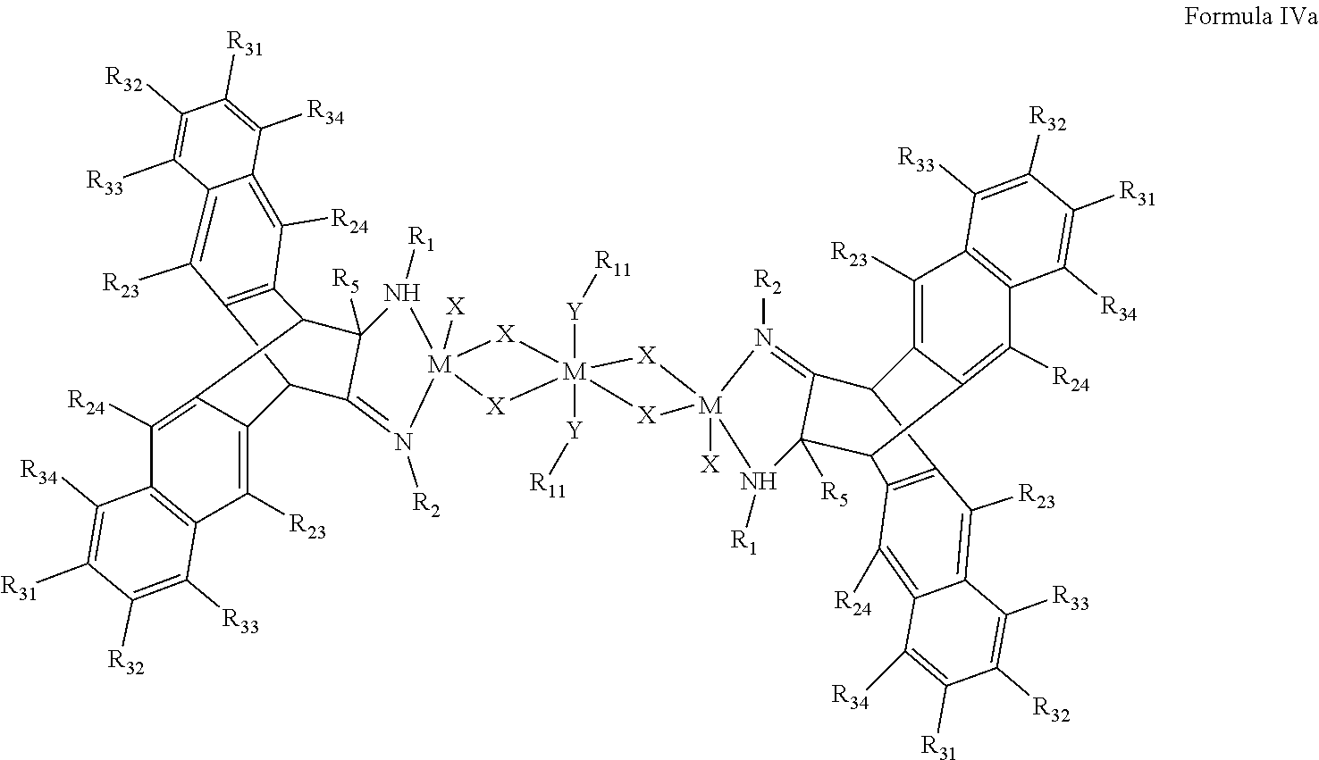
[M]12([X])(N([R2])=C3C([R5])(N1[R1])C1C4=C(C3C3=C([R23])C5=C(C([R24])=C31)C([R34])=C([R31])C([R32])=C5[R33])C([R23])=C1C(=C4[R24])C([R34])=C([R31])C([R32])=C1[R33])[X][M]1([Y][R11])([Y][R11])([X]2)[X][M]2([X])([X]1)N([R2])=C1C3C4=C([R23])C5=C(C([R24])=C4C(C4=C3C([R23])=C3C(=C4[R24])C([R34])=C([R31])C([R32])=C3[R33])C1([R5])N2[R1])C([R34])=C([R31])C([R32])=C5[R33]
